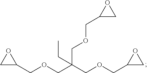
C1C(COCC(COCC2CO2)(CC)COCC2CO2)O1
